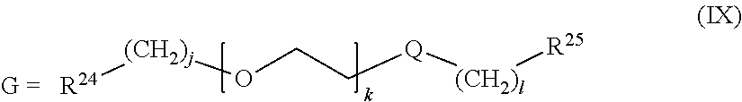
[R24][(CH2)j]OCC[Q][(CH2)l][R25]
